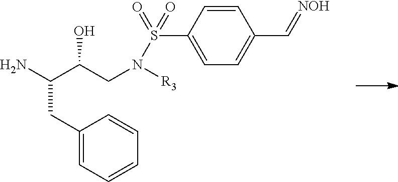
NC(C(CN([R3])S(=O)(C1=CC=C(C=[NOH])C=C1)=O)O)CC1=CC=CC=C1
